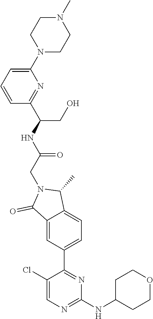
C1(NC2CCOCC2)=NC=C(Cl)C(C2=CC=C3C(=C2)C(=O)N(CC(NC(CO)C2=NC(N4CCN(C)CC4)=CC=C2)=O)C3C)=N1
